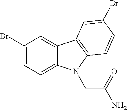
C1(Br)=CC=C2C(=C1)C1=C(N2CC(N)=O)C=CC(Br)=C1
